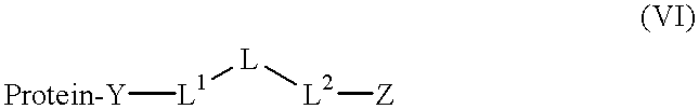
[Protein-Y][L1][L][L2][Z]
